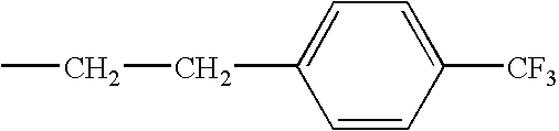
C1=CC([CF3])=CC=C1CCC
